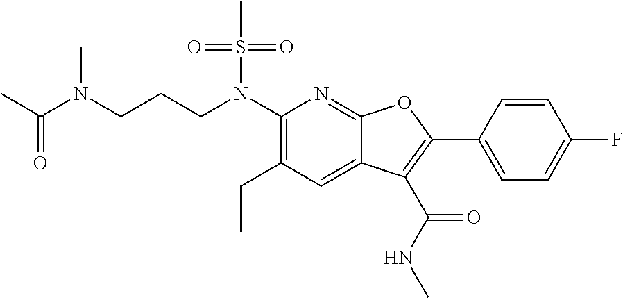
C(CN(C1=C(CC)C=C2C(=N1)OC(C1=CC=C(F)C=C1)=C2C(NC)=O)S(C)(=O)=O)CN(C(C)=O)C
